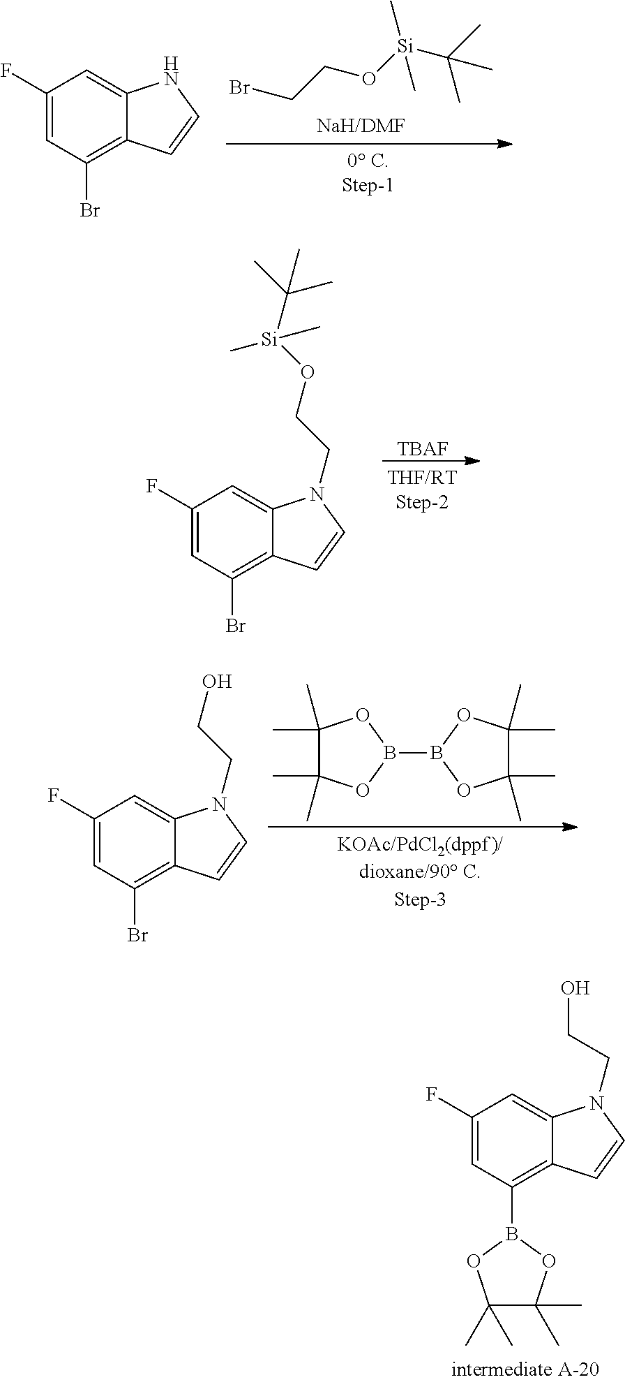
BrCCO[Si](C(C)(C)C)(C)C.C1(F)=CC(Br)=C2C(=C1)NC=C2.C1(F)=CC(Br)=C2C(=C1)N(CCO[Si](C(C)(C)C)(C)C)C=C2.[TBAF].C1(F)=CC(Br)=C2C(=C1)N(CCO)C=C2.C1(C)(C)C(C)(C)OB(B2OC(C)(C)C(C)(C)O2)O1.C1(F)=CC(B2OC(C)(C)C(C)(C)O2)=C2C(=C1)N(CCO)C=C2
